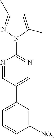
N1(C2=NC=C(C3=CC=CC([NO2])=C3)C=N2)C(C)=CC(C)=N1
